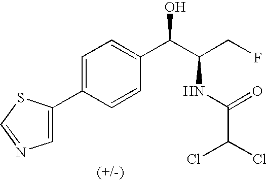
C1(C2=CC=C(C(C(CF)NC(C(Cl)Cl)=O)O)C=C2)=CN=CS1
